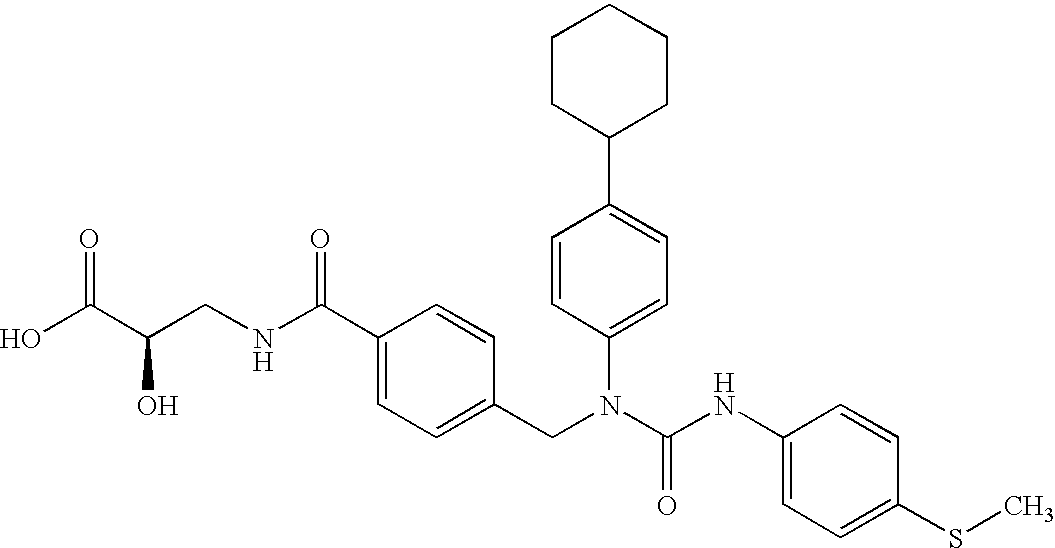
OC(C(CNC(C1=CC=C(CN(C(NC2=CC=C(SC)C=C2)=O)C2=CC=C(C3CCCCC3)C=C2)C=C1)=O)O)=O
